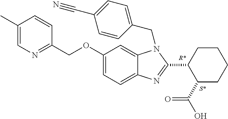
O(C1=CC=C2C(=C1)N(CC1=CC=C(C#N)C=C1)C(C1C(C(O)=O)CCCC1)=N2)CC1=NC=C(C)C=C1
